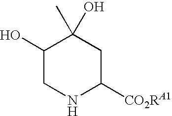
C1(O)CNC([CO2RA1])CC1(C)O
